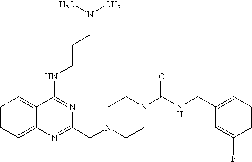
C1=CC=C2C(=C1)C(NCCCN(C)C)=NC(CN1CCN(C(=O)NCC3=CC=CC(F)=C3)CC1)=N2
